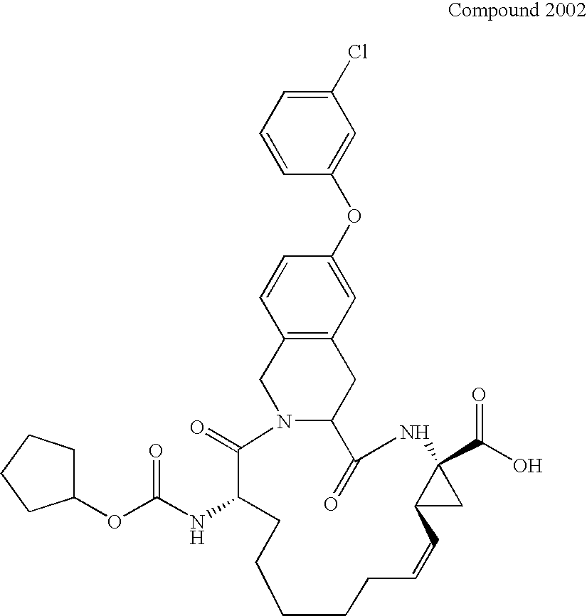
C1=CC=C(Cl)C=C1OC1=CC2=C(C=C1)CN1C(C2)C(=O)NC2(C(O)=O)CC2C=CCCCCCC(NC(=O)OC2CCCC2)C1=O
